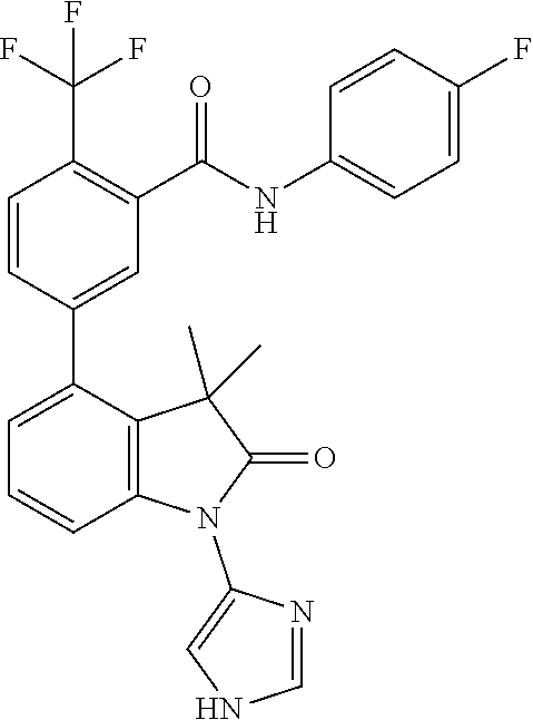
C1=CC(C2=CC=CC3=C2C(C)(C)C(=O)N3C2=CNC=N2)=CC(C(NC2=CC=C(F)C=C2)=O)=C1C(F)(F)F
